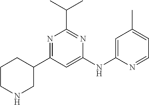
C1=C(NC2=CC(C)=CC=N2)N=C(C(C)C)N=C1C1CCCNC1
